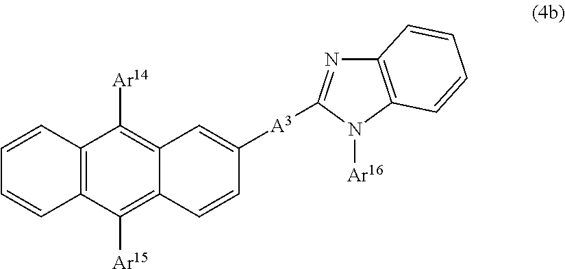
C1=CC2=C(C=C1)C([Ar15])=C1C(=C2[Ar14])C=C([A3]C2=NC3=C(N2[Ar16])C=CC=C3)C=C1
